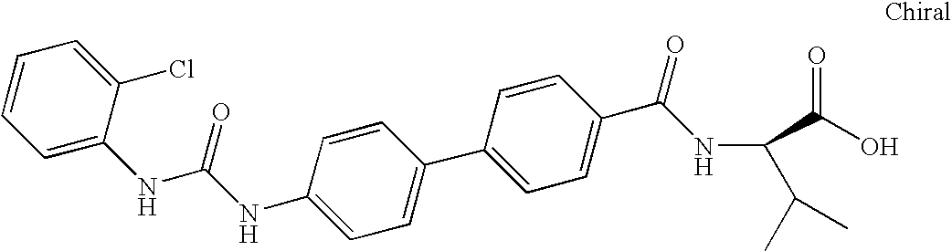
C1(NC(NC2=CC=CC=C2Cl)=O)=CC=C(C2=CC=C(C(=O)NC(C(O)=O)C(C)C)C=C2)C=C1
